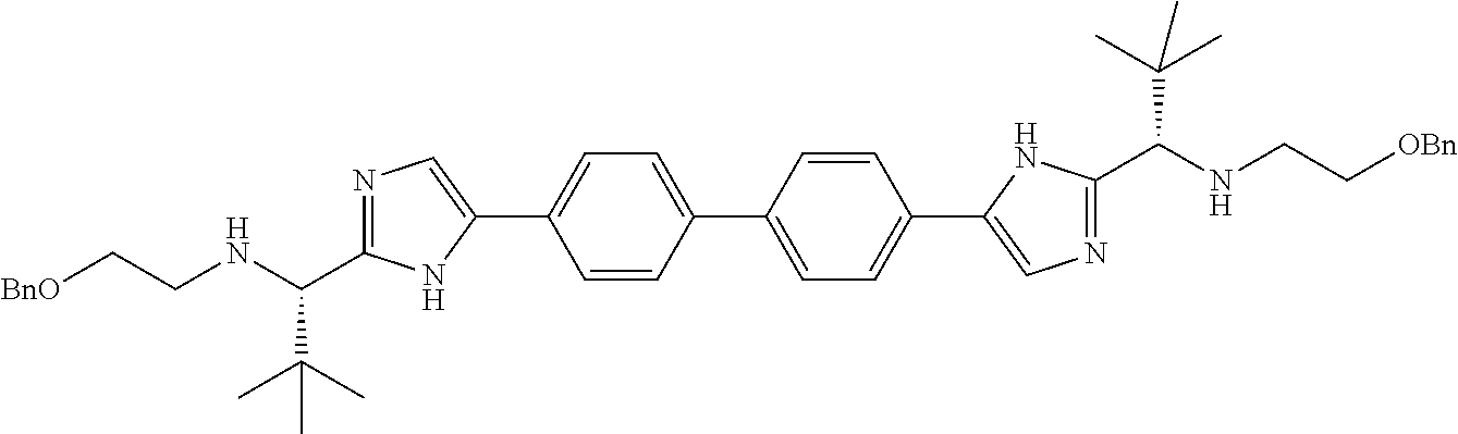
C1(C2=CC=C(C3=CC=C(C4=CN=C(C(NCC[OBn])C(C)(C)C)N4)C=C3)C=C2)=CN=C(C(NCC[BnO])C(C)(C)C)N1
